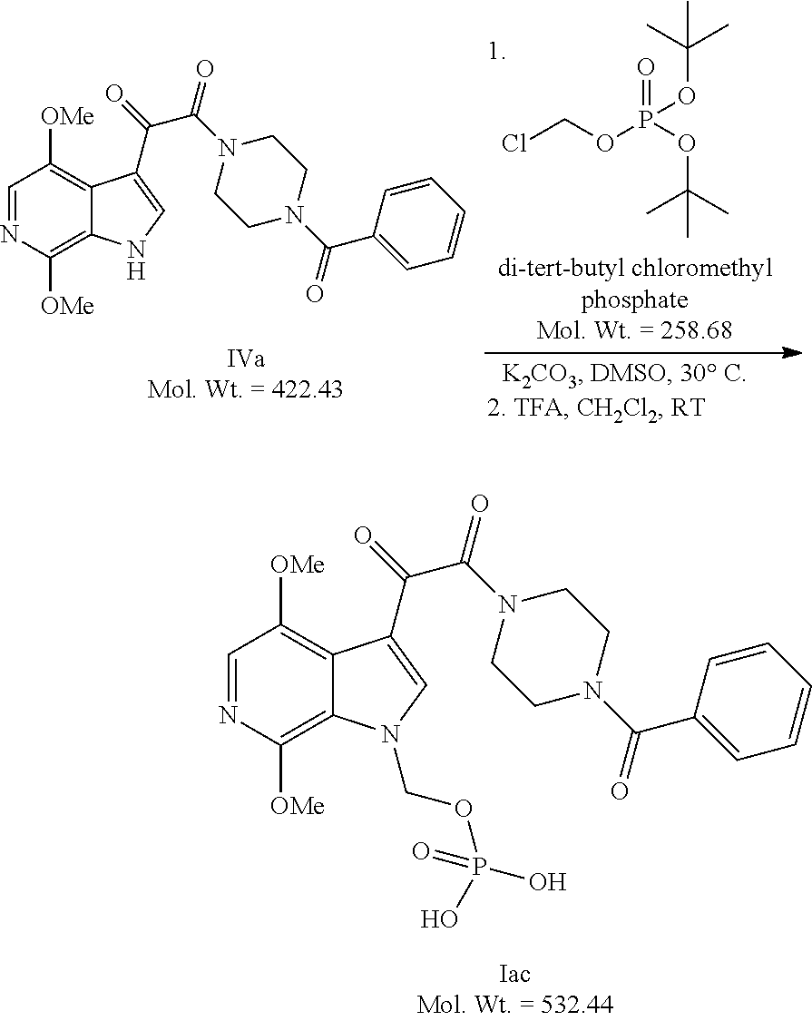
C1=NC([OMe])=C2C(=C1[OMe])C(C(=O)C(N1CCN(C(C3=CC=CC=C3)=O)CC1)=O)=CN2COP(O)(O)=O.C1=NC([OMe])=C2C(=C1[OMe])C(C(=O)C(N1CCN(C(C3=CC=CC=C3)=O)CC1)=O)=CN2.C(Cl)OP(OC(C)(C)C)(OC(C)(C)C)=O
